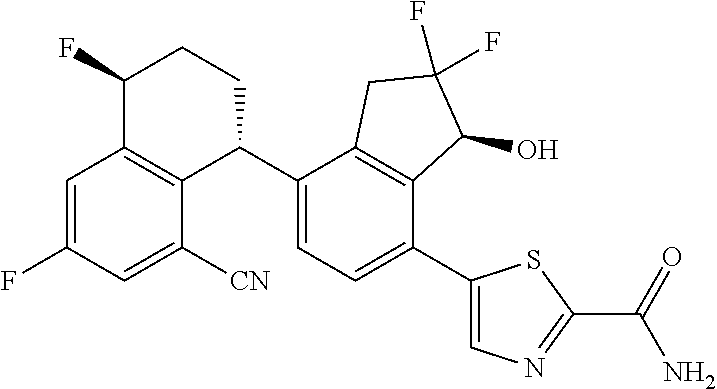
C1=C(F)C=C([CN])C2=C1C(F)CCC2C1=CC=C(C2=CN=C(C(=O)N)S2)C2=C1CC(F)(F)C2O
